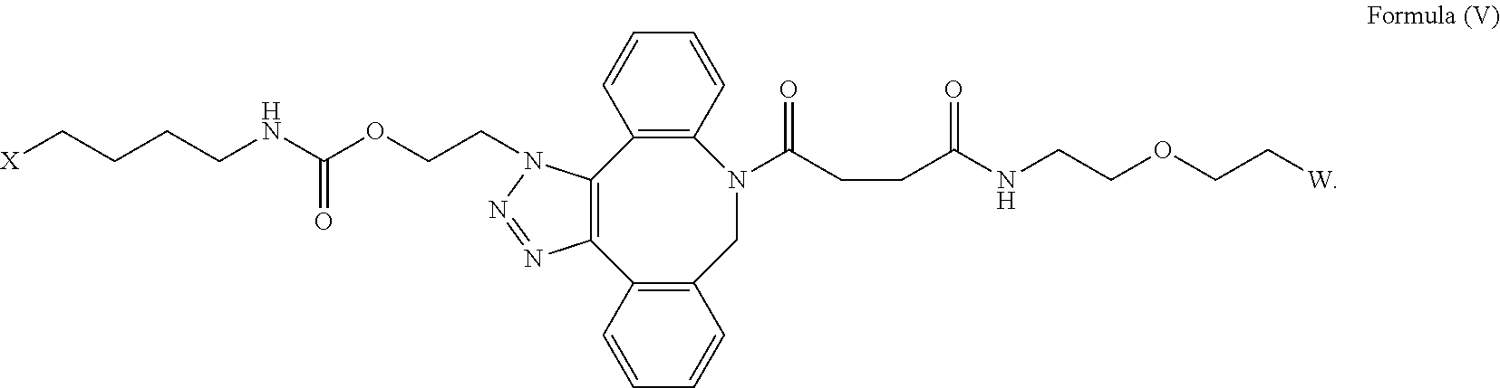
C12=C(C3=C(CN(C(CCC(NCCOCC[W])=O)=O)C4=C1C=CC=C4)C=CC=C3)N=NN2CCOC(NCCCC[X])=O
